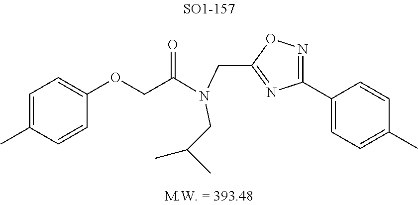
C1(C2=CC=C(C)C=C2)=NOC(CN(C(COC2=CC=C(C)C=C2)=O)CC(C)C)=N1
